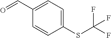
C1=CC(SC(F)(F)F)=CC=C1C=O
